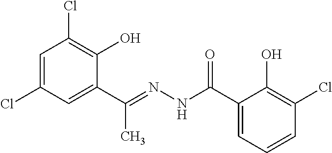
C1=C(Cl)C=C(C(=NNC(C2=CC=CC(Cl)=C2O)=O)C)C(O)=C1Cl
